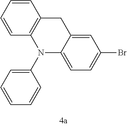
C1=CC=CC2=C1CC1=CC(Br)=CC=C1N2C1=CC=CC=C1
